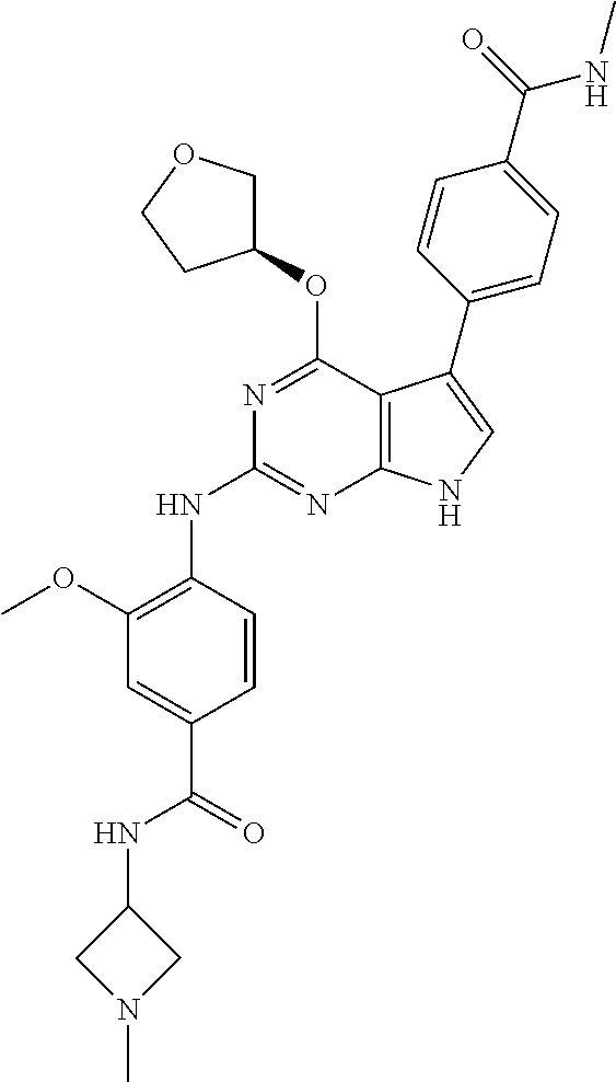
C1(NC(C2=CC(OC)=C(NC3=NC4=C(C(OC5COCC5)=N3)C(C3=CC=C(C(=O)NC)C=C3)=CN4)C=C2)=O)CN(C)C1
